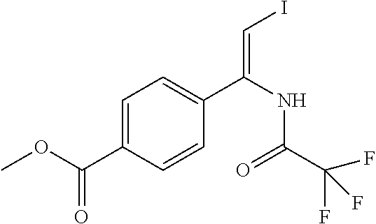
C(C(F)(F)F)(=O)NC(C1=CC=C(C(=O)OC)C=C1)=CI
